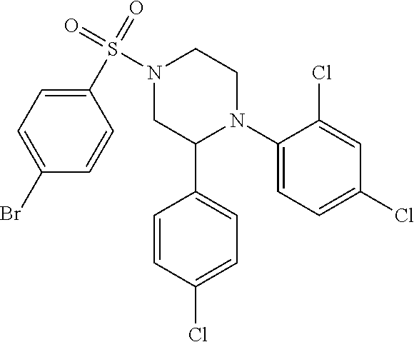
C1(N2CCN(S(=O)(=O)C3=CC=C(Br)C=C3)CC2C2=CC=C(Cl)C=C2)=CC=C(Cl)C=C1Cl
